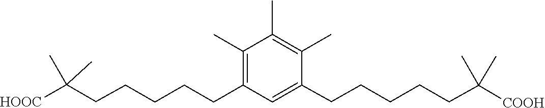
C1(C)=C(C)C(CCCCCC(C)(C)[COOH])=CC(CCCCCC(C)(C)[HOOC])=C1C
